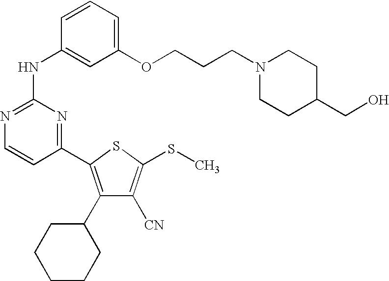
C1(NC2=CC(OCCCN3CCC(CO)CC3)=CC=C2)=NC=CC(C2=C(C3CCCCC3)C([CN])=C(SC)S2)=N1
